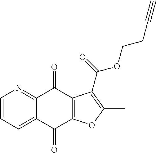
C1=CC=C2C(=N1)C(=O)C1=C(C2=O)OC(C)=C1C(=O)OCCC#C
